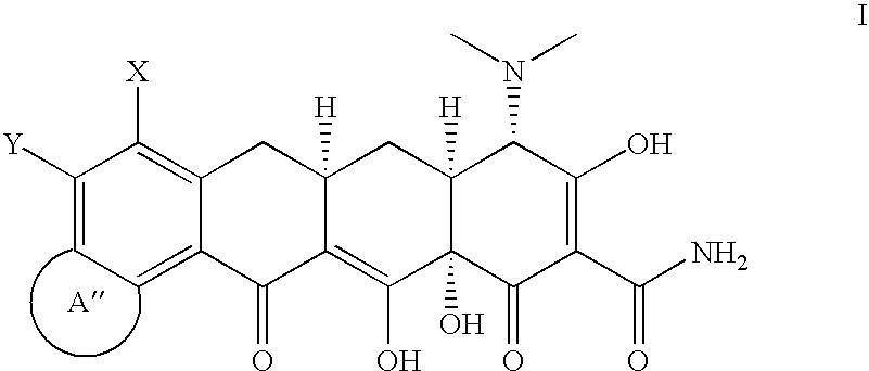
C1([Y])=CC=C2C(=C1[X])CC1([H])C(=C(O)C3(O)C([H])(C1)C(N(C)C)C(O)=C(C(N)=O)C3=O)C2=O
